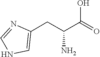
N1=CNC=C1CC(C(O)=O)N
